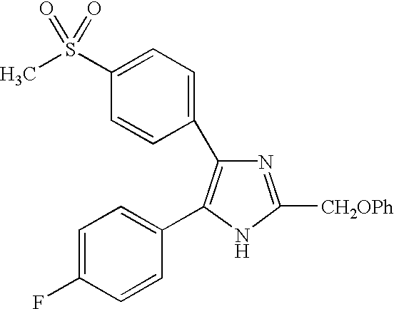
N1=C([CH2OPh])NC(C2=CC=C(F)C=C2)=C1C1=CC=C(S(=O)(C)=O)C=C1
